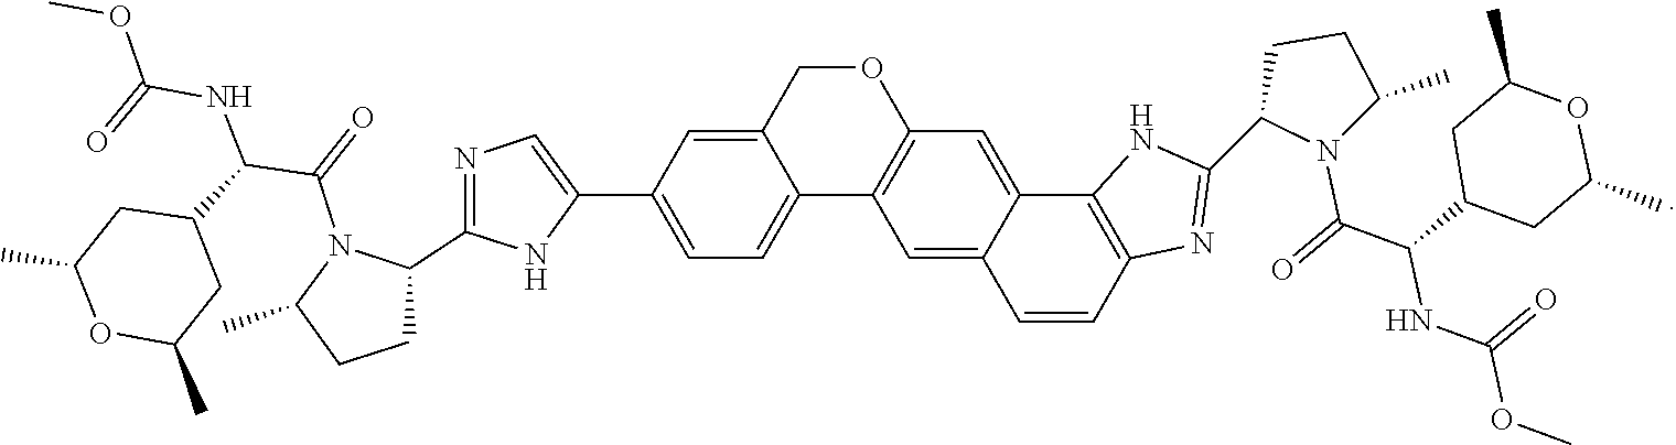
C1(C2=NC=C(C3=CC=C4C(=C3)COC3=C4C=C4C(=C3)C3=C(C=C4)N=C(C4N(C(=O)C(C5CC(C)OC(C)C5)NC(OC)=O)C(C)CC4)N3)N2)N(C(=O)C(C2CC(C)OC(C)C2)NC(OC)=O)C(C)CC1
